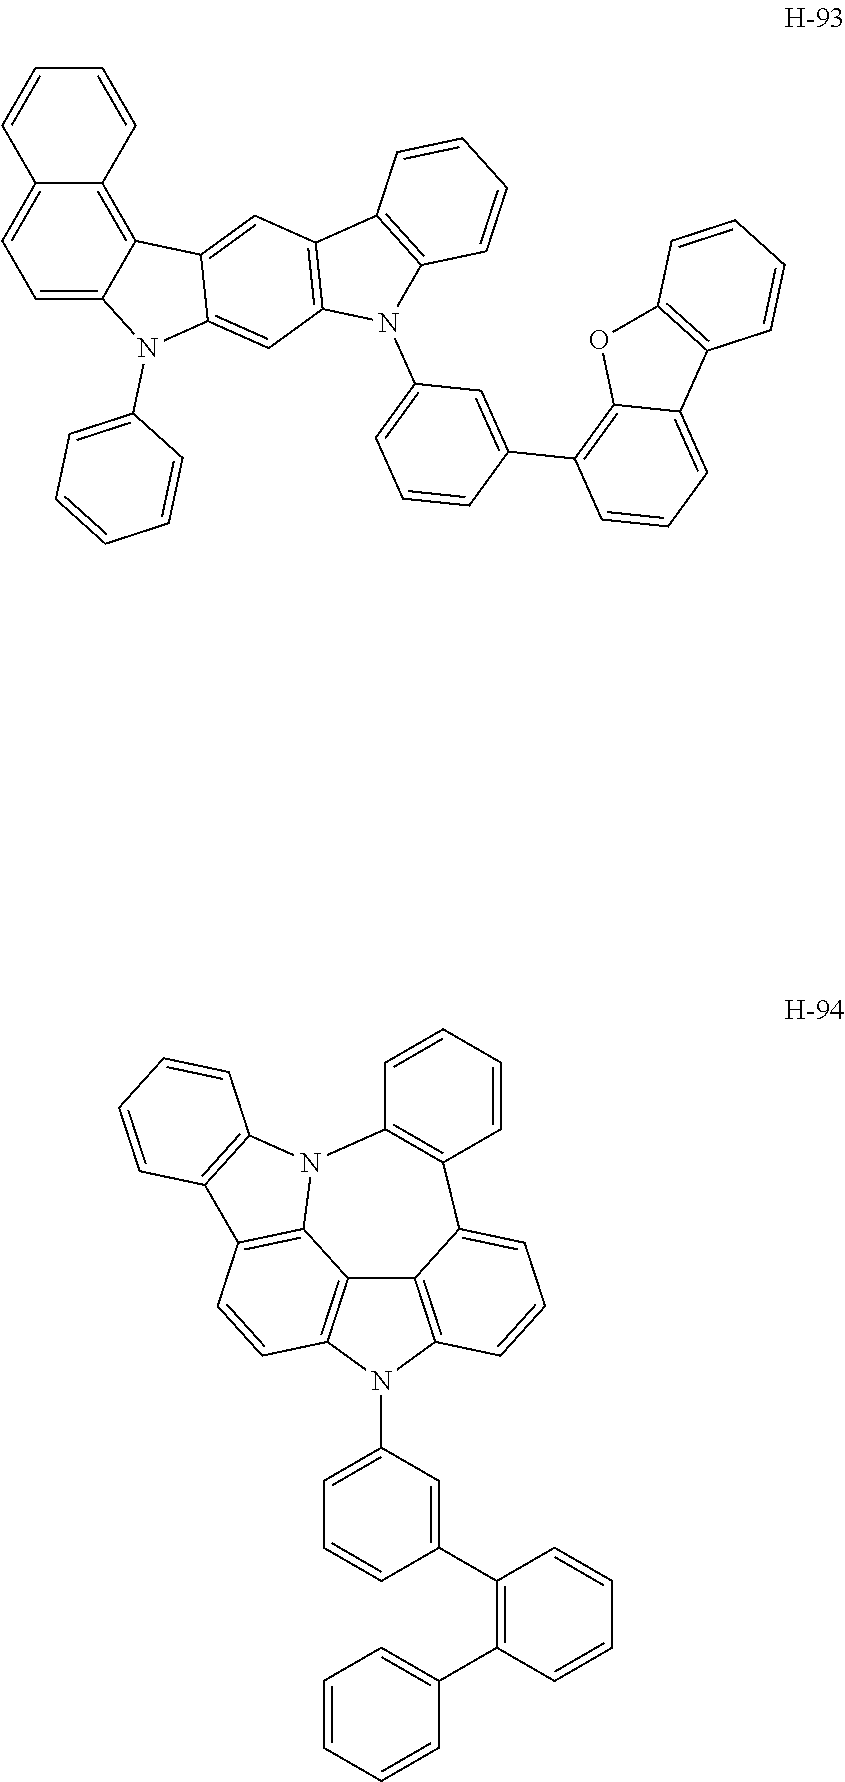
C1=C2C(=C3C(=C1)C=CC=C3)C1=CC3=C(C=C1N2C1=CC=CC=C1)N(C1=CC=CC(C2=C4C(=CC=C2)C2=C(O4)C=CC=C2)=C1)C1=C3C=CC=C1.C12=C3N(C4=CC=CC(C5=C(C6=CC=CC=C6)C=CC=C5)=C4)C4=C1C1=C(C=C4)C4=C(N1C1=C(C2=CC=C3)C=CC=C1)C=CC=C4
